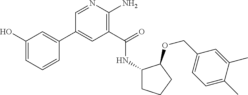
C1(C2=CC(O)=CC=C2)=CC(C(=O)NC2CCCC2OCC2=CC=C(C)C(C)=C2)=C(N)N=C1
